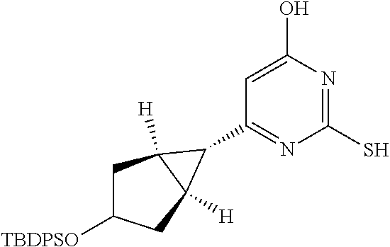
C1C([TBDPSO])CC2([H])C1([H])C2C1=NC(S)=NC(O)=C1
